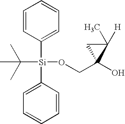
C1=CC([Si](C(C)(C)C)(C2=CC=CC=C2)OCC2(O)C(C)([H])C2)=CC=C1
